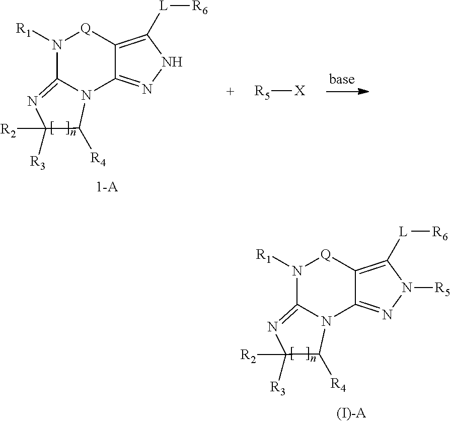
C1([R2])([R3])C([R4])N2C(=N1)N([R1])[Q]C1=C([L][R6])NN=C21.[1-A].[X][R5].C1([R2])([R3])C([R4])N2C(=N1)N([R1])[Q]C1=C([L][R6])N([R5])N=C21.[(I)-A]
